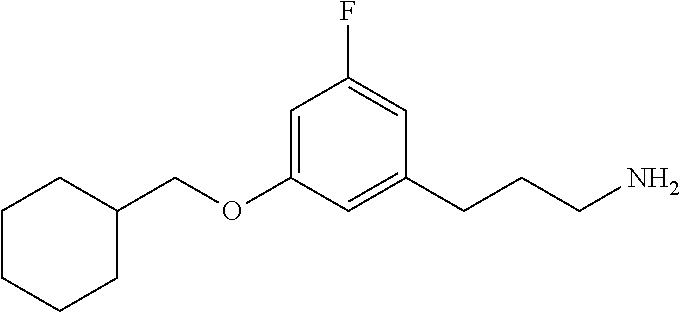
C1=C(OCC2CCCCC2)C=C(CCCN)C=C1F
